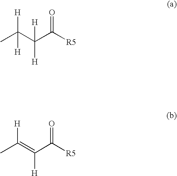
CC(C(C([R5])=O)([H])[H])([H])[H].CC(=C(C([R5])=O)[H])[H]
